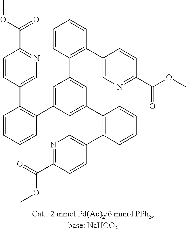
C(C1=NC=C(C2=C(C3=CC(C4=C(C5=CN=C(C(OC)=O)C=C5)C=CC=C4)=CC(C4=C(C5=CN=C(C(=O)OC)C=C5)C=CC=C4)=C3)C=CC=C2)C=C1)(OC)=O
